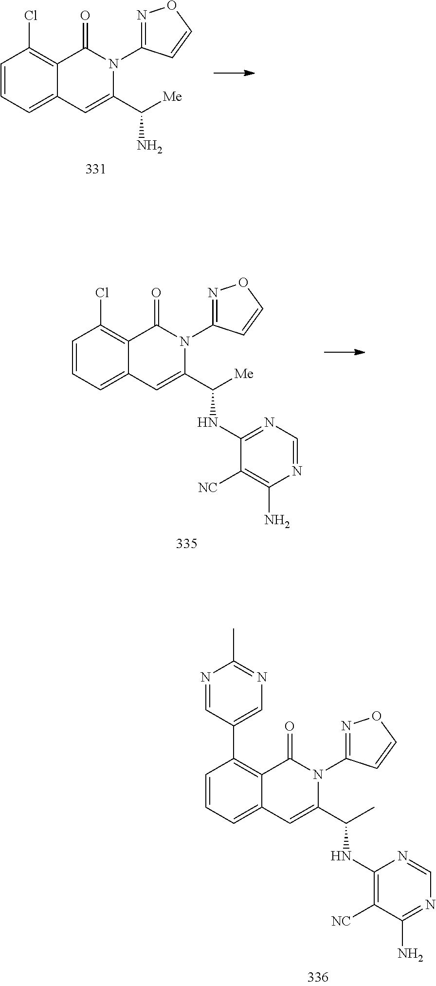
C1=CC=C2C(=C1Cl)C(=O)N(C1=NOC=C1)C(C(N)[Me])=C2.C1=CC=C2C(=C1Cl)C(=O)N(C1=NOC=C1)C(C(NC1=NC=NC(N)=C1[NC])[Me])=C2.C1=CC=C2C(=C1C1=CN=C(C)N=C1)C(=O)N(C1=NOC=C1)C(C(NC1=C([NC])C(N)=NC=N1)C)=C2
